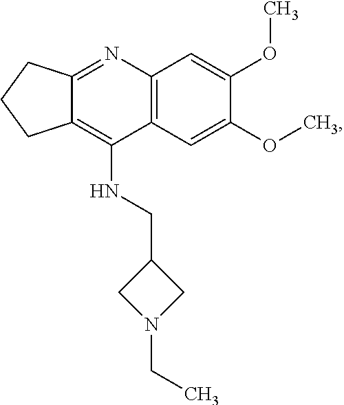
C12=NC3=C(C(NCC4CN(CC)C4)=C1CCC2)C=C(OC)C(OC)=C3
